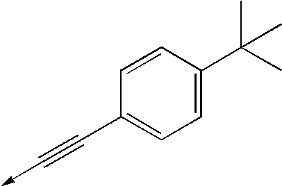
C1(C#C->C)=CC=C(C(C)(C)C)C=C1
